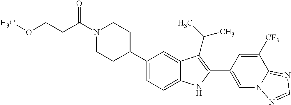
C(N1CCC(C2=CC=C3C(=C2)C(C(C)C)=C(C2=CN4C(=NC=N4)C([CF3])=C2)N3)CC1)(CCOC)=O
